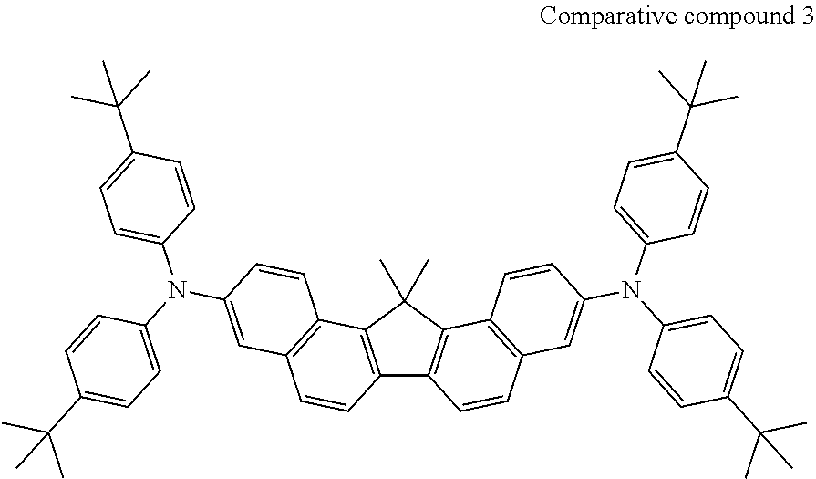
C12=C(C3=C(C=C1)C=C(N(C1=CC=C(C(C)(C)C)C=C1)C1=CC=C(C(C)(C)C)C=C1)C=C3)C(C)(C)C1=C2C=CC2=C1C=CC(N(C1=CC=C(C(C)(C)C)C=C1)C1=CC=C(C(C)(C)C)C=C1)=C2
